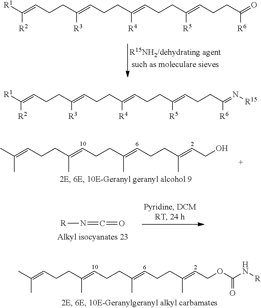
[R2]C([R1])=CCCC(=CCCC(=CCCC(=CCCC(=O)[R6])[R5])[R4])[R3].CC(C)=CCCC(=CCCC(=CCCC(=CCO)C)C)C.N([R])=C=O.CC(C)=CCCC(=CCCC(=CCCC(=CCOC(N[R])=O)C)C)C.[R2]C([R1])=CCCC(=CCCC(=CCCC(=CCCC(=N[R15])[R6])[R5])[R4])[R3]
